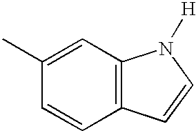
C12=C(C=C(C)C=C1)N([H])C=C2
